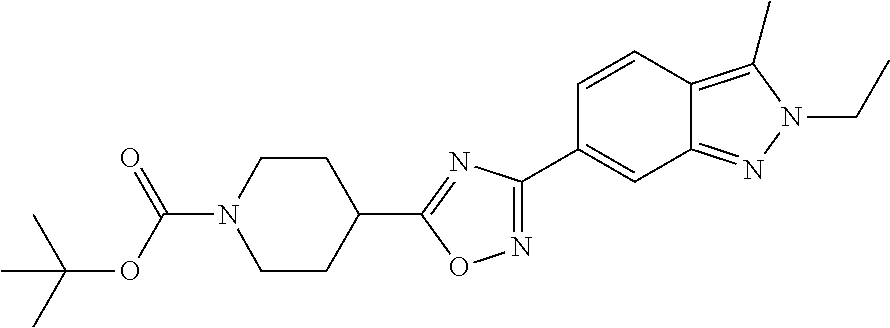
N1=C(C2=CC3=NN(CC)C(C)=C3C=C2)N=C(C2CCN(C(=O)OC(C)(C)C)CC2)O1
